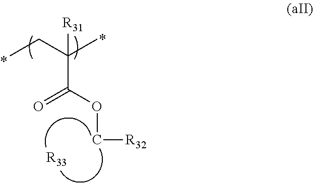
CCC(C)([R31])C(OC[R32])=O.[R33]
